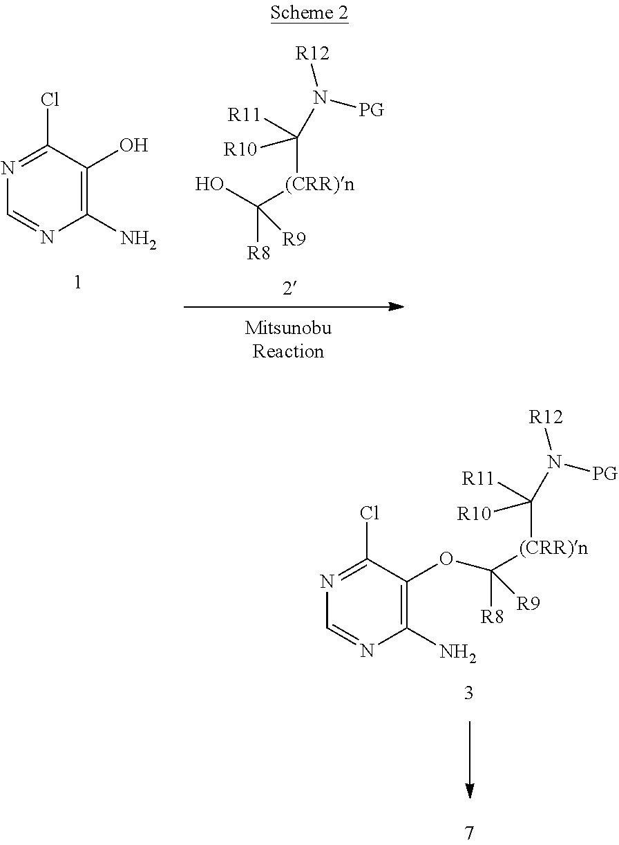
N1=C(Cl)C(O)=C(N)N=C1.OC([(CRR)n]C([R11])([R10])N([R12])[PG])([R8])[R9].N1=C(Cl)C(OC([(CRR)n]C([R11])([R10])N([R12])[PG])([R8])[R9])=C(N)N=C1
